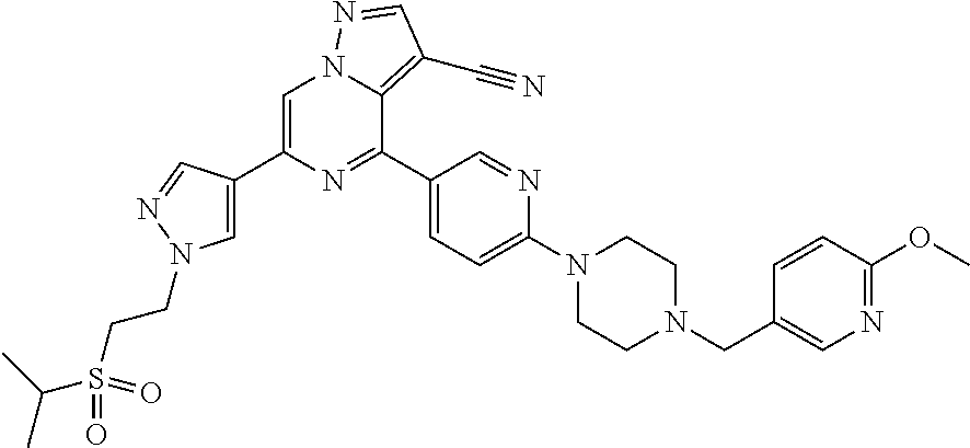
C1=C(C2=CN(CCS(C(C)C)(=O)=O)N=C2)N=C(C2=CC=C(N3CCN(CC4=CN=C(OC)C=C4)CC3)N=C2)C2=C(C#N)C=NN12
